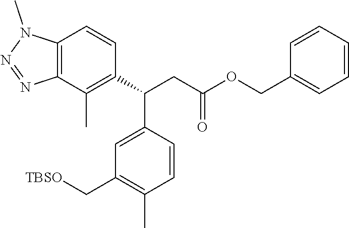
C12=C(N(C)N=N1)C=CC(C(CC(OCC1=CC=CC=C1)=O)C1=CC(C[TBSO])=C(C)C=C1)=C2C
